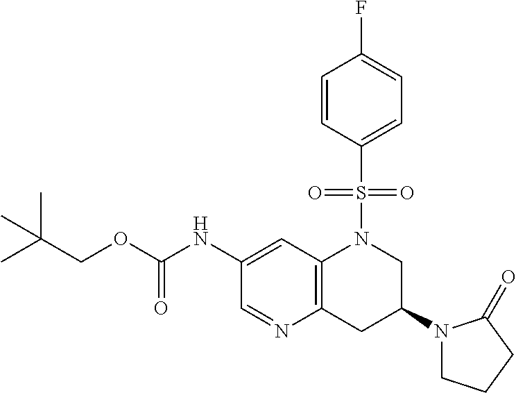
C1(NC(OCC(C)(C)C)=O)=CC2=C(CC(N3CCCC3=O)CN2S(C2=CC=C(F)C=C2)(=O)=O)N=C1
